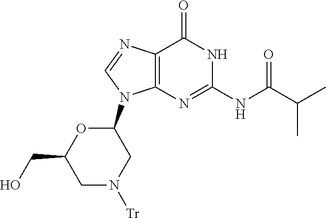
O=C1C2=C(N=C(NC(C(C)C)=O)N1)N(C1OC(CO)CN([Tr])C1)C=N2
